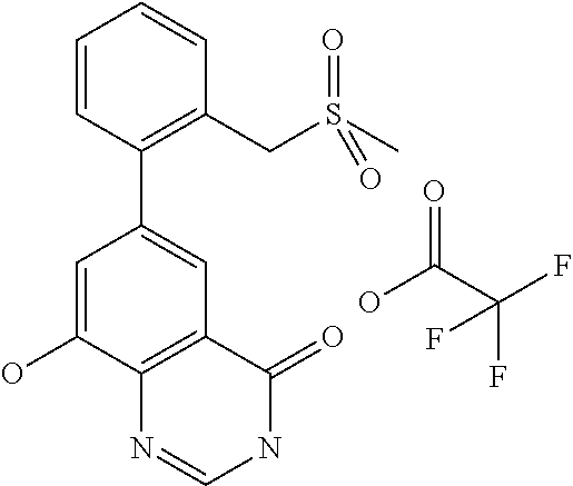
C1=CC(C2=CC3=C(C(O)=C2)N=CNC3=O)=C(CS(C)(=O)=O)C=C1.O=C(C(F)(F)F)O
